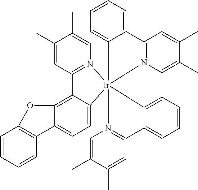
C1(C)=CC2=N(C=C1C)[Ir]13(C4=CC=C5C(=C24)OC2=C5C=CC=C2)(C2=CC=CC=C2C2=N1C=C(C)C(C)=C2)N1=C(C=C(C)C(C)=C1)C1=CC=CC=C31
